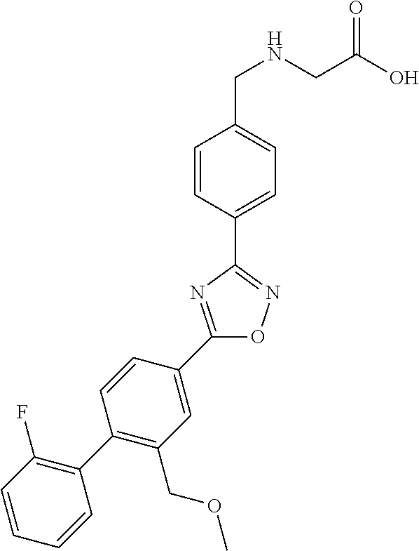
C1=CC(C2=NOC(C3=CC(COC)=C(C4=C(F)C=CC=C4)C=C3)=N2)=CC=C1CNCC(=O)O
